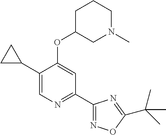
C1(C2CC2)=CN=C(C2=NOC(C(C)(C)C)=N2)C=C1OC1CN(C)CCC1
